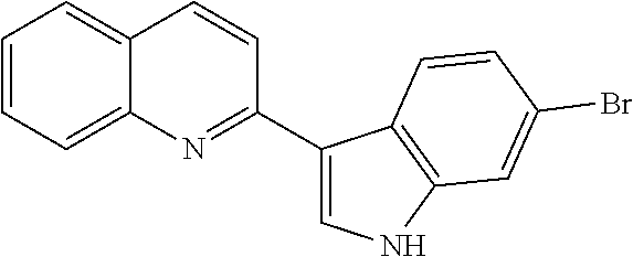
C1=CC=C2C(=C1)C=CC(C1=CNC3=C1C=CC(Br)=C3)=N2
